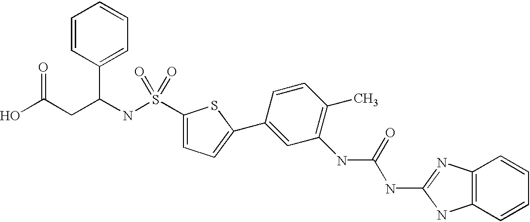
OC(CC(NS(=O)(C1=CC=C(C2=CC(NC(NC3=NC4=C(N3)C=CC=C4)=O)=C(C)C=C2)S1)=O)C1=CC=CC=C1)=O
